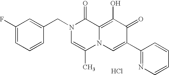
C1=C(CN2C=C(C)N3C(=C(O)C(=O)C(C4=NC=CC=C4)=C3)C2=O)C=CC=C1F.Cl
